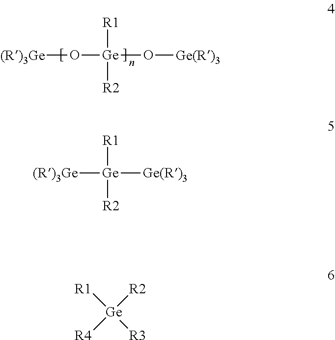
[(R)3Ge]O[Ge]([R1])([R2])O[Ge(R)3].[(R)3Ge][Ge]([R1])([R2])[Ge(R)3].[R1][Ge]([R3])([R4])[R2]
